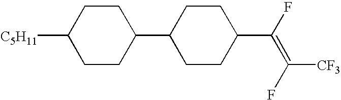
C1CC(C2CCC(C(F)=C(F)[CF3])CC2)CCC1[C5H11]
